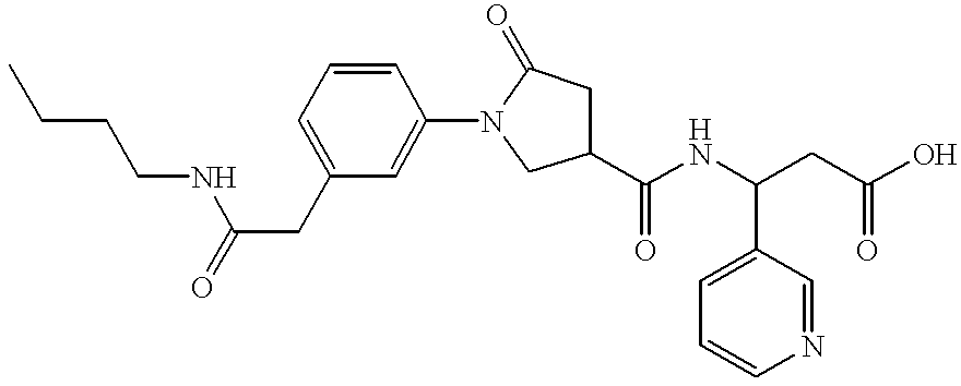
C(NC(CC1=CC=CC(N2CC(C(NC(CC(O)=O)C3=CC=CN=C3)=O)CC2=O)=C1)=O)CCC
